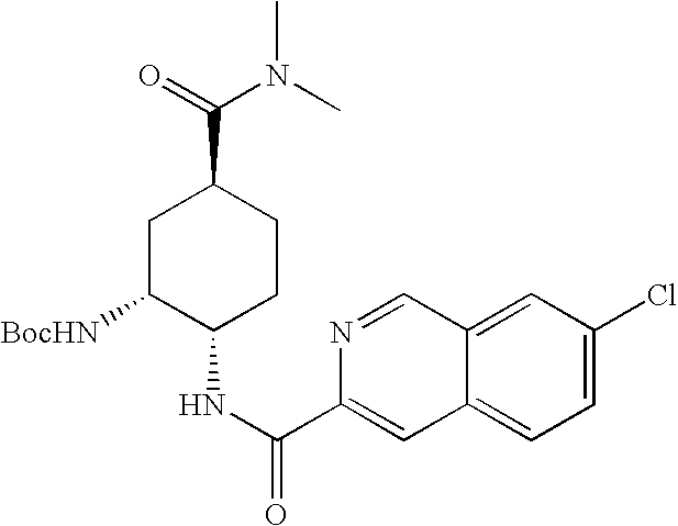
C1C([BocHN])C(NC(C2=CC3=CC=C(Cl)C=C3C=N2)=O)CCC1C(=O)N(C)C
